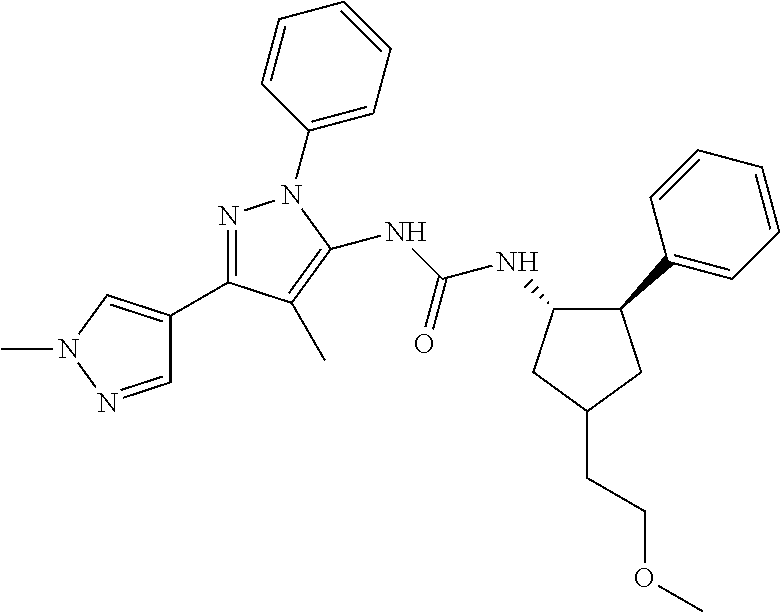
C1(C2=CC=CC=C2)CC(CCOC)CC1NC(NC1=C(C)C(C2=CN(C)N=C2)=NN1C1=CC=CC=C1)=O
